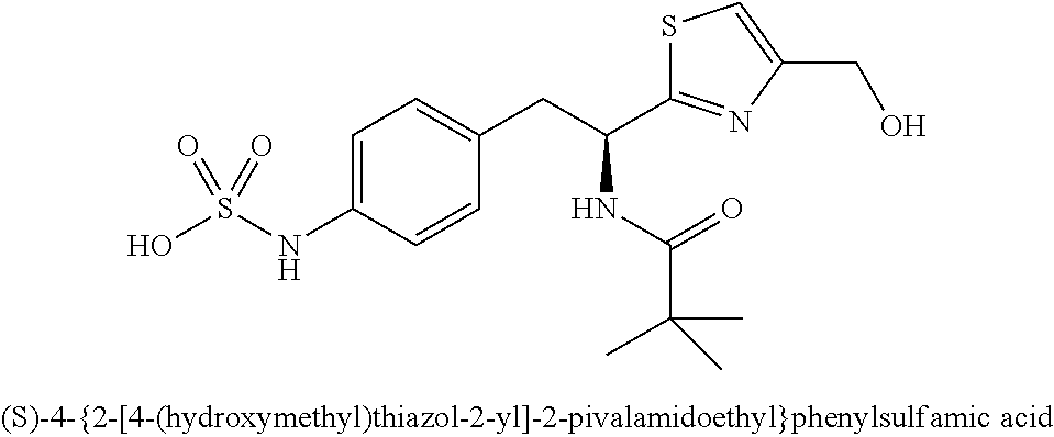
OS(NC1=CC=C(CC(C2=NC(CO)=CS2)NC(C(C)(C)C)=O)C=C1)(=O)=O
